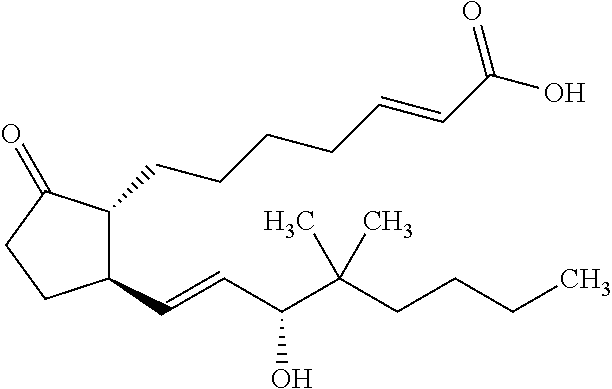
C1(C=CC(C(CCCC)(C)C)O)C(CCCCC=CC(O)=O)C(=O)CC1
